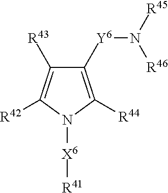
C1([Y6]N([R45])[R46])=C([R44])N([X6][R41])C([R42])=C1[R43]
